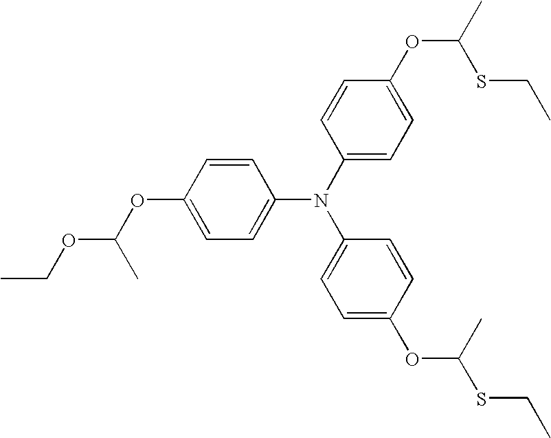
C1=C(OC(OCC)C)C=CC(N(C2=CC=C(OC(C)SCC)C=C2)C2=CC=C(OC(SCC)C)C=C2)=C1
